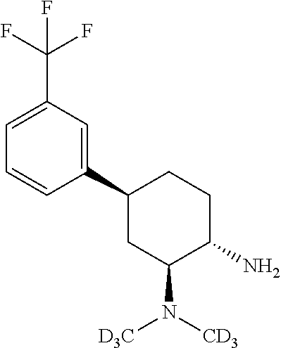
C1(N)CCC(C2=CC(C(F)(F)F)=CC=C2)CC1N([D3C])[CD3]
